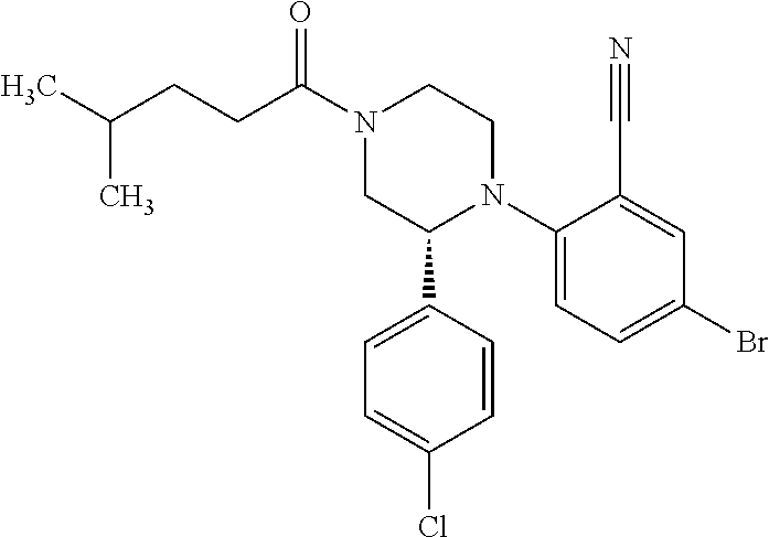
C(C(N1CC(C2=CC=C(Cl)C=C2)N(C2=CC=C(Br)C=C2C#N)CC1)=O)CC(C)C
